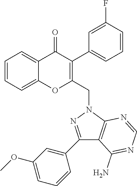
C1=CC=C2C(=C1)OC(CN1C3=C(C(N)=NC=N3)C(C3=CC(OC)=CC=C3)=N1)=C(C1=CC=CC(F)=C1)C2=O
